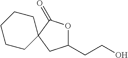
C1(CCO)OC(=O)C2(C1)CCCCC2
